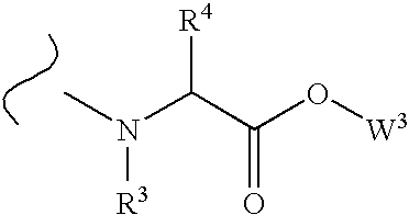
CN(C(C(O[W3])=O)[R4])[R3]
